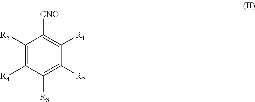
C1([R5])=C([R4])C([R3])=C([R2])C([R1])=C1[CNO]
